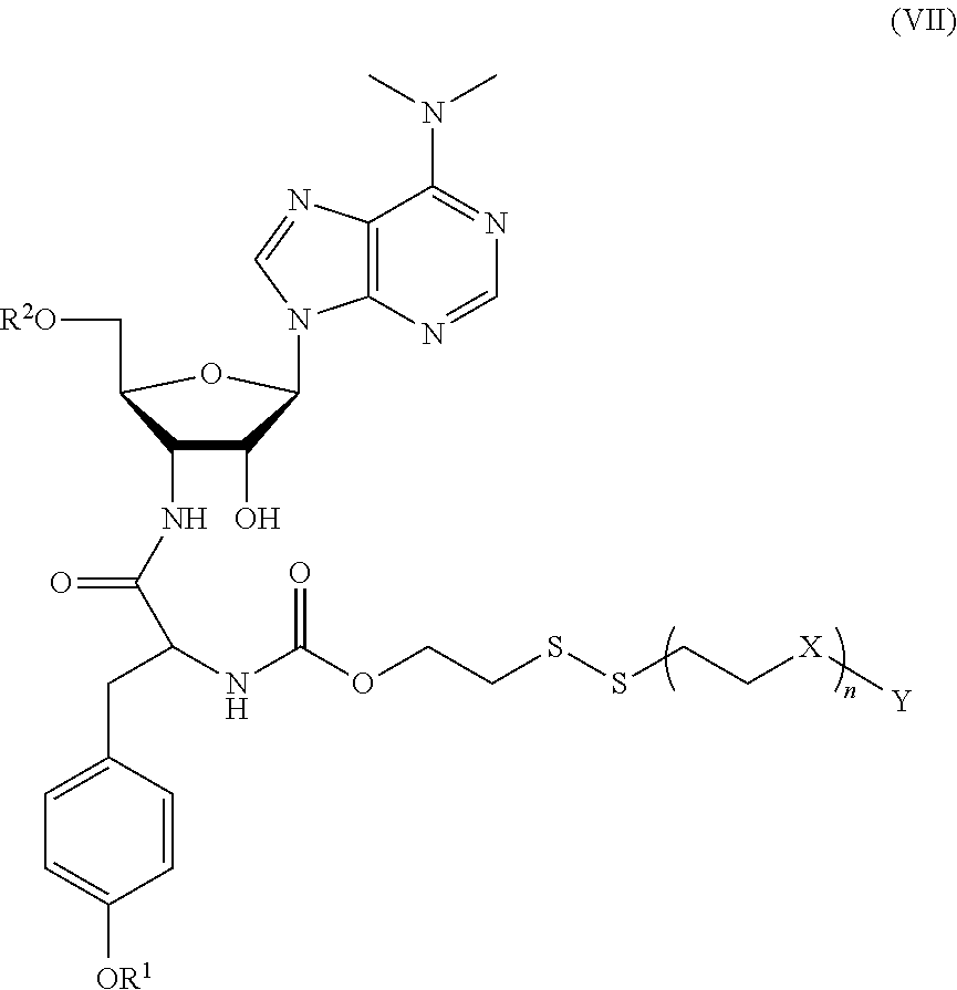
C1(CC(NC(OCCSSCC[X][Y])=O)C(NC2C(O)C(N3C4=C(C(N(C)C)=NC=N4)N=C3)OC2C[R2O])=O)=CC=C([OR1])C=C1
